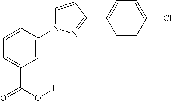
C1=CC(N2C=CC(C3=CC=C(Cl)C=C3)=N2)=CC(C(O[H])=O)=C1
